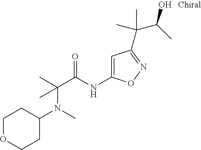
C(C(NC1=CC(C(C)(C(C)O)C)=NO1)=O)(C)(N(C1CCOCC1)C)C
